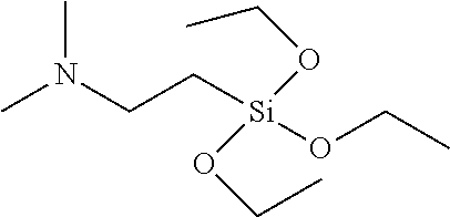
CN(CC[Si](OCC)(OCC)OCC)C
